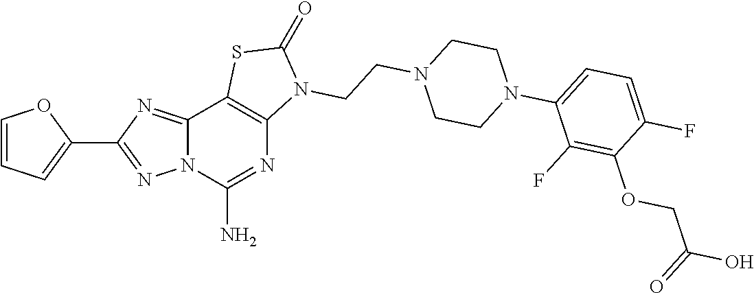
C12=NC(C3=CC=CO3)=NN1C(N)=NC1=C2SC(=O)N1CCN1CCN(C2=CC=C(F)C(OCC(O)=O)=C2F)CC1
